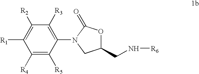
C1([R4])=C([R5])C(N2CC(CN[R6])OC2=O)=C([R3])C([R2])=C1[R1]
